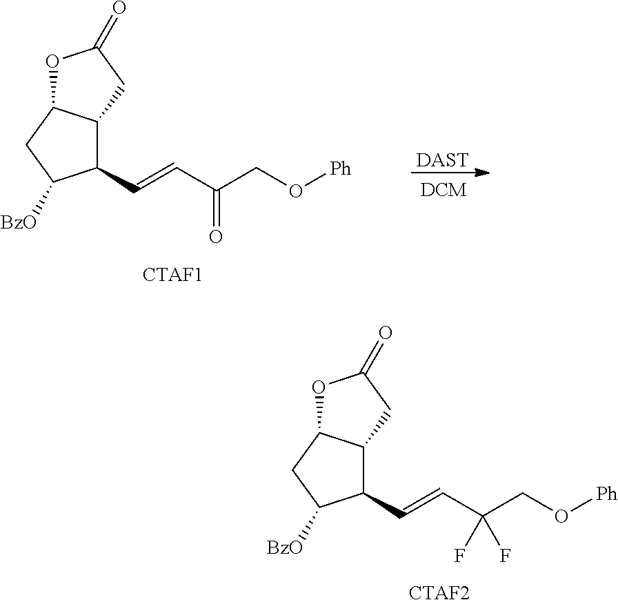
[DAST].C1(C=CC(CO[Ph])=O)C2C(CC1[BzO])OC(=O)C2.C1(C=CC(CO[Ph])(F)F)C2C(CC1[BzO])OC(=O)C2.[CTAF2]
